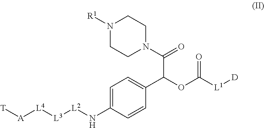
N1([R1])CCN(C(C(OC([L1][D])=O)C2=CC=C(N[L2][L3][L4][A][T])C=C2)=O)CC1
